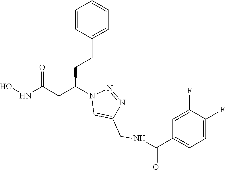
C(C1=CC=CC=C1)CC(CC(NO)=O)N1C=C(CNC(C2=CC=C(F)C(F)=C2)=O)N=N1
